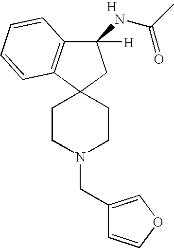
C1CN(CC2=COC=C2)CCC12CC(NC(C)=O)([H])C1=C2C=CC=C1.[H]
